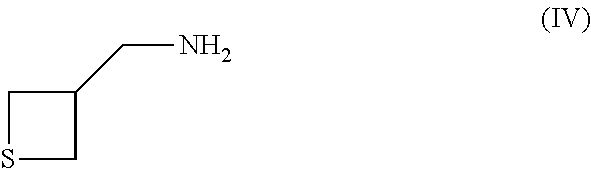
C1SCC1CN
